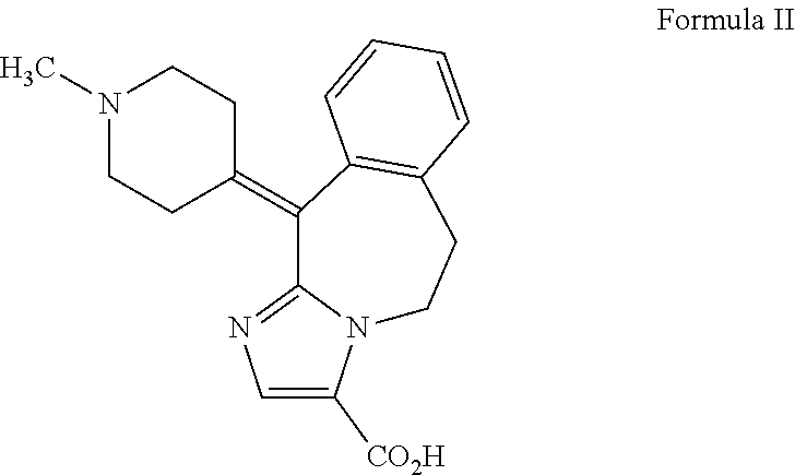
N1(C)CCC(=C2C3=NC=C([CO2H])N3CCC3=C2C=CC=C3)CC1
